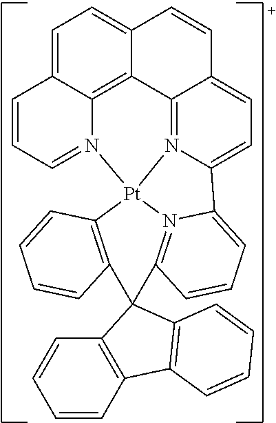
C1=CC=CC2=C1C1(C3=C2C=CC=C3)C2=C([Pt]34N5=CC=CC6=CC=C7C(=C65)C5=N3C(=CC=C5C=C7)C3=CC=CC1=N43)C=CC=C2
